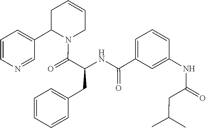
C(C(C)C)C(NC1=CC(C(=O)NC(CC2=CC=CC=C2)C(=O)N2C(C3=CC=CN=C3)CC=CC2)=CC=C1)=O
